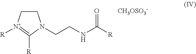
C1C[N+]([R])=C([R])N1CCNC([R])=O.[CH3OSO3-]
